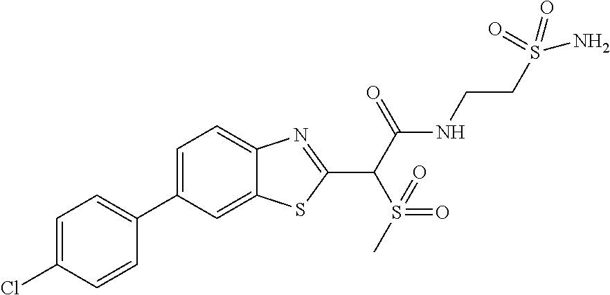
C1=C(C2=CC=C(Cl)C=C2)C=C2C(=C1)N=C(C(C(NCCS(N)(=O)=O)=O)S(=O)(=O)C)S2
